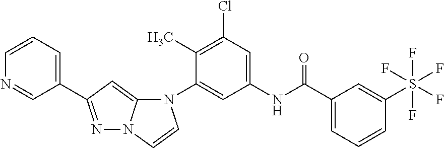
N1=C(C2=CC=CN=C2)C=C2N1C=CN2C1=CC(NC(C2=CC=CC(S(F)(F)(F)(F)F)=C2)=O)=CC(Cl)=C1C
